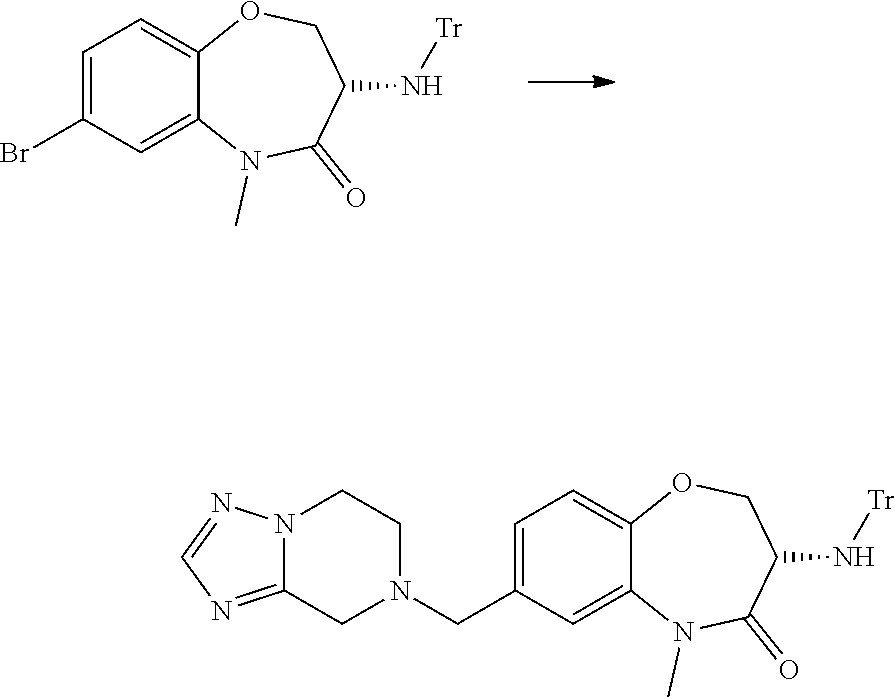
C1=C(Br)C=C2C(=C1)OCC(N[Tr])C(=O)N2C.C1=C(CN2CCN3C(=NC=N3)C2)C=C2C(=C1)OCC(N[Tr])C(=O)N2C
